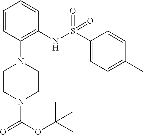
O=C(N1CCN(C2=C(NS(=O)(=O)C3=CC=C(C)C=C3C)C=CC=C2)CC1)OC(C)(C)C
